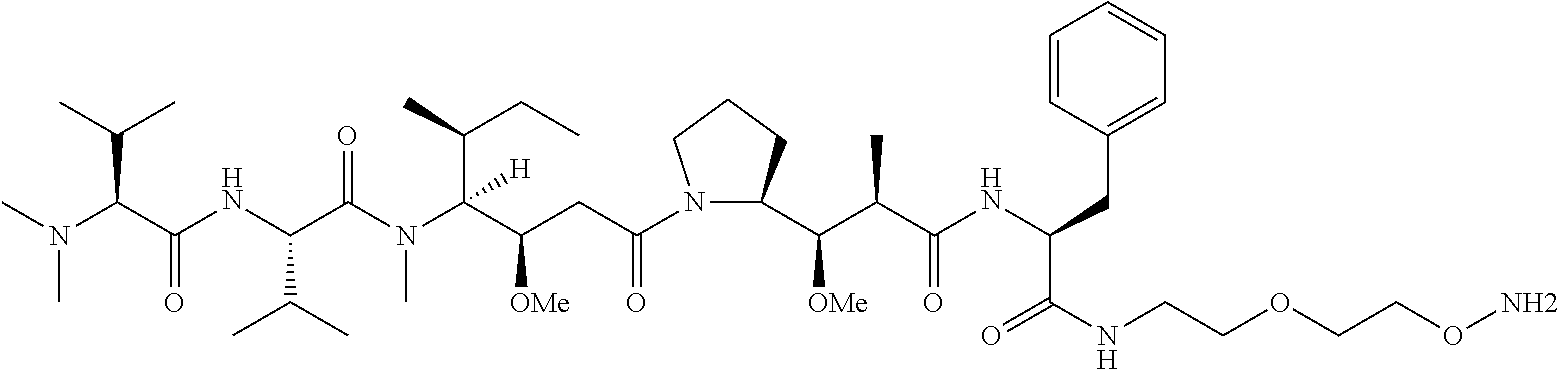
CN(C(C(NC(C(N(C(C(CC(N1C(C(C(C(NC(CC2=CC=CC=C2)C(NCCOCCON)=O)=O)C)[OMe])CCC1)=O)[OMe])(C(C)CC)[H])C)=O)C(C)C)=O)C(C)C)C
